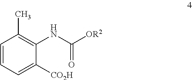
C1=CC=C([CO2H])C(NC([OR2])=O)=C1C
